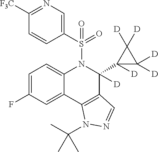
C12=CC(F)=CC=C1N(S(=O)(=O)C1=CN=C([F3C])C=C1)C(C1([D])C([D])([D])C1([D])[D])([D])C1=C2N(C(C)(C)C)N=C1
